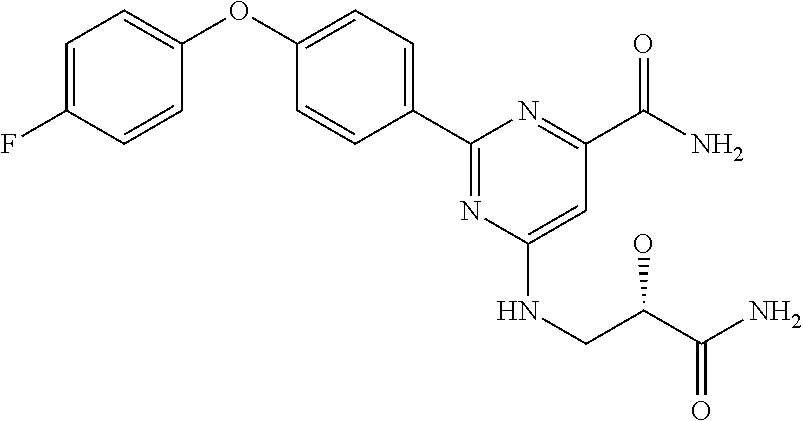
C1=C(F)C=CC(OC2=CC=C(C3=NC(NCC(C(=O)N)O)=CC(C(N)=O)=N3)C=C2)=C1
